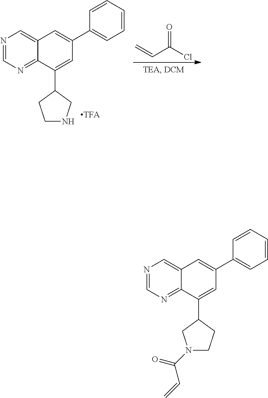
N1=CN=C2C(=C1)C=C(C1=CC=CC=C1)C=C2C1CNCC1.[TFA].C=CC(Cl)=O.N1=CN=C2C(=C1)C=C(C1=CC=CC=C1)C=C2C1CCN(C(=O)C=C)C1
